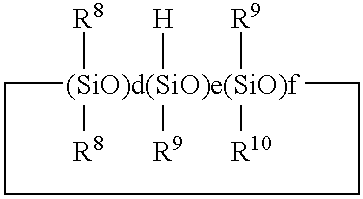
C[(SiO)d(SiO)e(SiO)f](C)([R8])([H])([R9])([R8])([R9])[R10]
